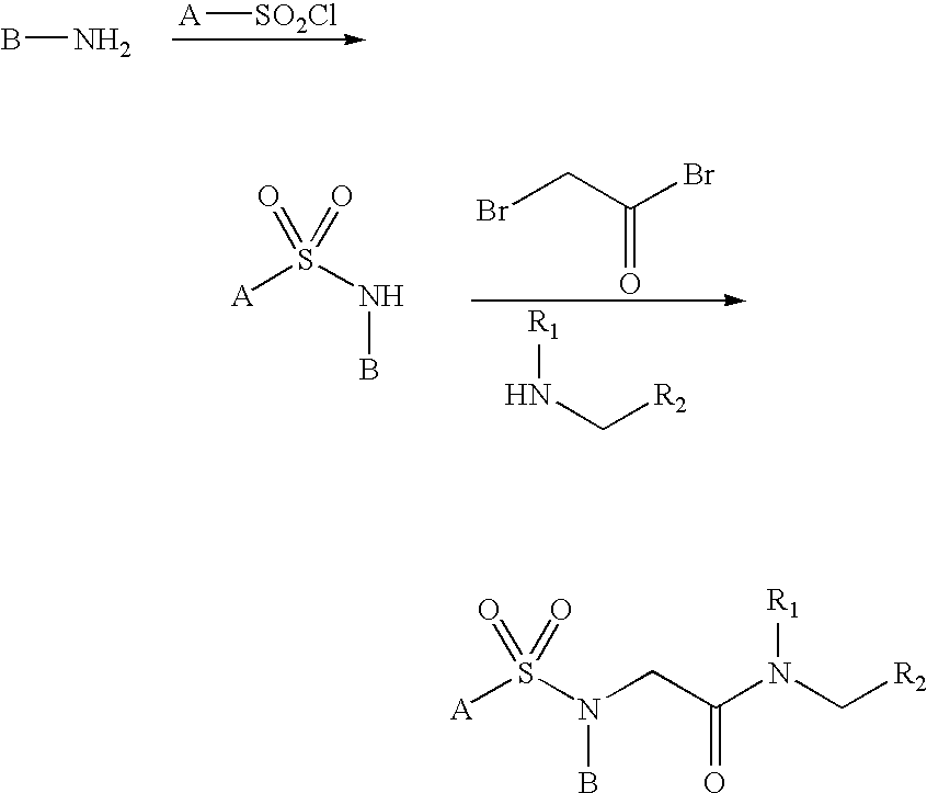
BN.[A][SO2Cl].[A]S(NB)(=O)=O.BrCC(Br)=O.[R1]NC[R2].[A]S(=O)(=O)N(B)CC(N([R1])C[R2])=O
